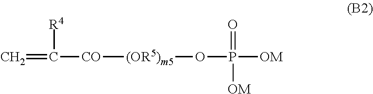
C=C([CO][(OR5)m5]OP([OM])(=O)[OM])[R4]
